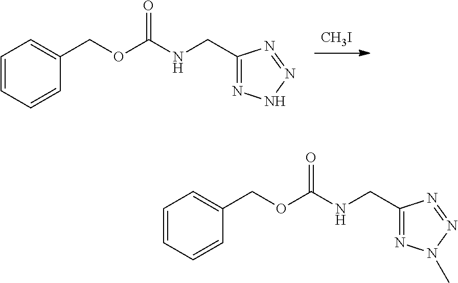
[CH3I].C1=CC=CC=C1COC(NCC1=NNN=N1)=O.C1=CC=CC=C1COC(NCC1=NN(C)N=N1)=O
